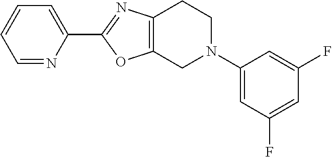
C1=NC(C2=NC3=C(O2)CN(C2=CC(F)=CC(F)=C2)CC3)=CC=C1
